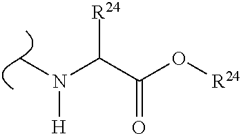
C(C(O[R24])=O)(N([H])C)[R24]
